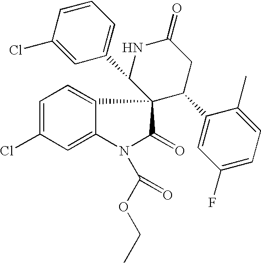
C1=C(Cl)C=C2C(=C1)C1(C(=O)N2C(OCC)=O)C(C2=CC(F)=CC=C2C)CC(=O)NC1C1=CC=CC(Cl)=C1
